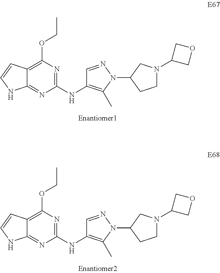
C12=C(OCC)N=C(NC3=C(C)N(C4CCN(C5COC5)C4)N=C3)N=C1NC=C2.C12=C(OCC)N=C(NC3=C(C)N(C4CCN(C5COC5)C4)N=C3)N=C1NC=C2
